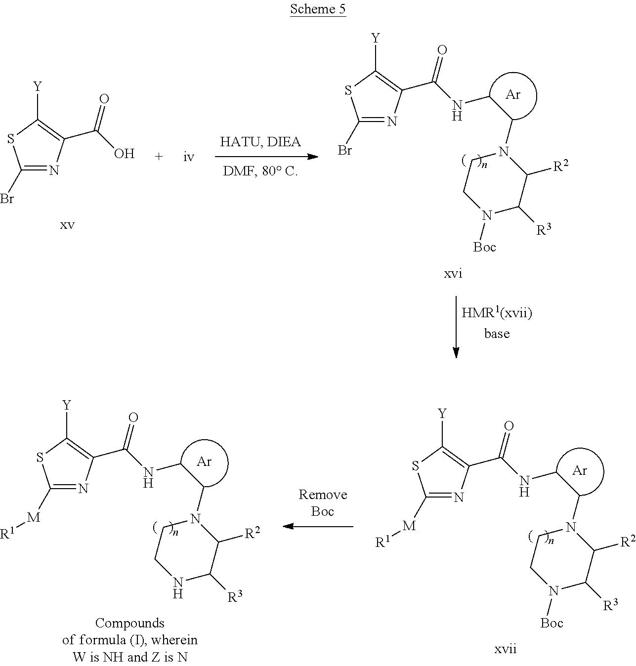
C1([M][R1])=NC(C(NCCN2CCNC([R3])C2[R2])=O)=C([Y])S1.[Ar].C1([M][R1])=NC(C(NCCN2CCN([Boc])C([R3])C2[R2])=O)=C([Y])S1.[Ar].C1(Br)=NC(C(NCCN2CCN([Boc])C([R3])C2[R2])=O)=C([Y])S1.[Ar].C1(Br)=NC(C(O)=O)=C([Y])S1
